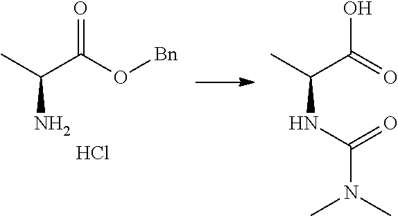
C(C(O[Bn])=O)(C)N.Cl.C(C(=O)O)(C)NC(N(C)C)=O
